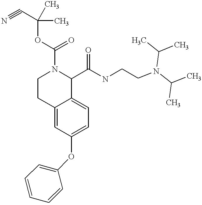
O(C1=CC=C2C(=C1)CCN(C(=O)OC(C)(C)C#N)C2C(NCCN(C(C)C)C(C)C)=O)C1=CC=CC=C1
